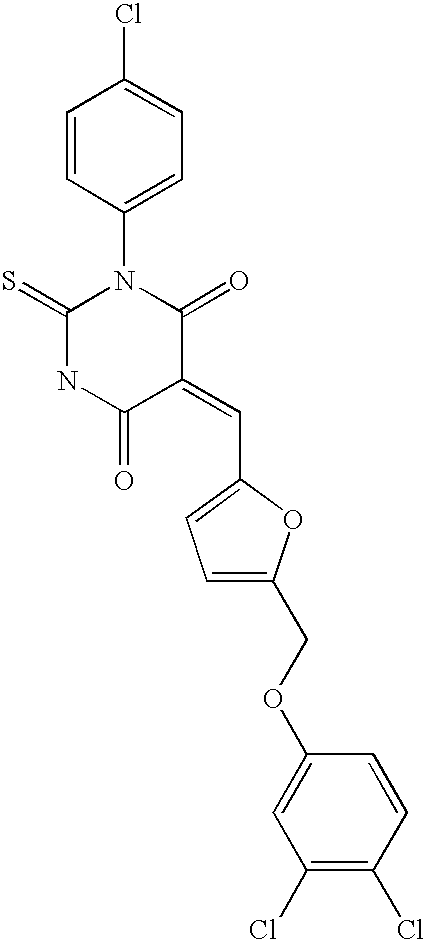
C1=CC(N2C(=S)NC(=O)C(=CC3=CC=C(COC4=CC(Cl)=C(Cl)C=C4)O3)C2=O)=CC=C1Cl
